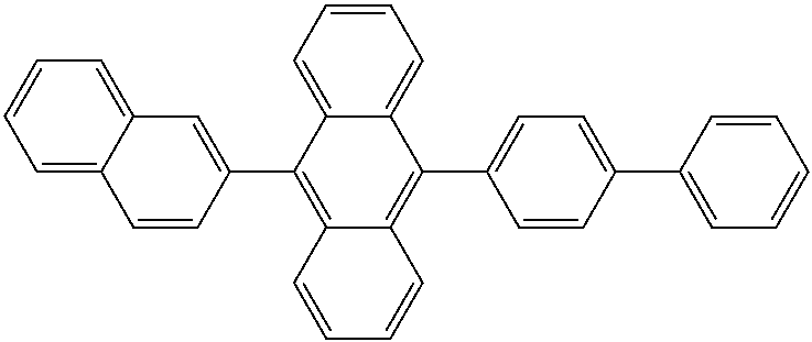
C1=C2C(=CC=C1)C(C1=CC=C(C3=CC=CC=C3)C=C1)=C1C(=C2C2=CC3=CC=CC=C3C=C2)C=CC=C1
